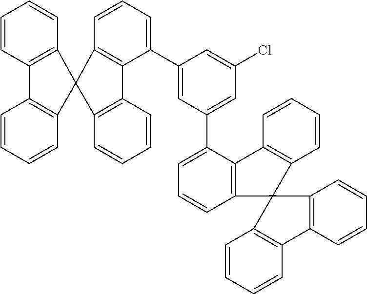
C1=CC2=C(C=C1)C1(C3=C2C=CC=C3)C2=C(C(C3=CC(C4=CC=CC5=C4C4=C(C=CC=C4)C54C5=C(C=CC=C5)C5=C4C=CC=C5)=CC(Cl)=C3)=CC=C2)C2=C1C=CC=C2
